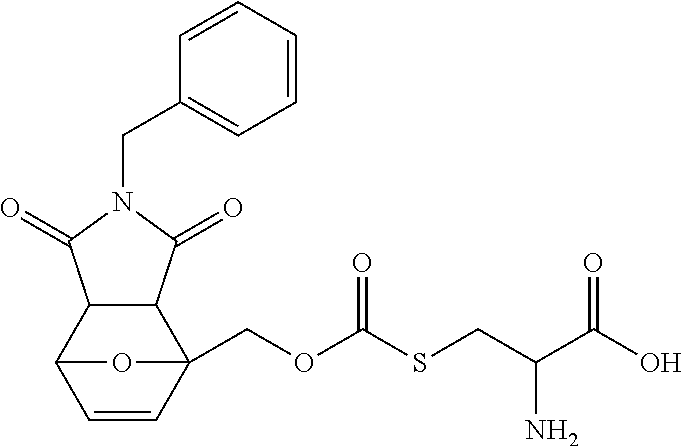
C(N1C(=O)C2C(C1=O)C1(COC(SCC(C(O)=O)N)=O)C=CC2O1)C1=CC=CC=C1
